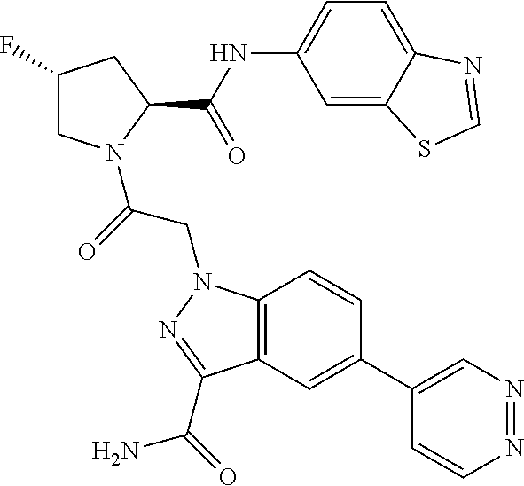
C1(F)CN(C(=O)CN2C3=C(C=C(C4=CN=NC=C4)C=C3)C(C(N)=O)=N2)C(C(NC2=CC=C3C(=C2)SC=N3)=O)C1
